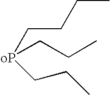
C(CCC)[oP](CCC)CCC
